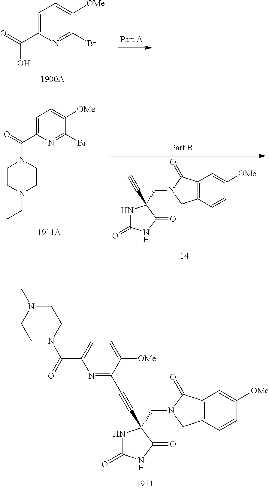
C12=C(C=CC([OMe])=C1)CN(CC1(C#CC3=NC(C(=O)N4CCN(CC)CC4)=CC=C3[OMe])NC(=O)NC1=O)C2=O.C1=C(C(=O)O)N=C(Br)C([OMe])=C1.C12=C(C=CC([OMe])=C1)CN(CC1(C#C)NC(=O)NC1=O)C2=O.C1=C(C(=O)N2CCN(CC)CC2)N=C(Br)C([OMe])=C1
